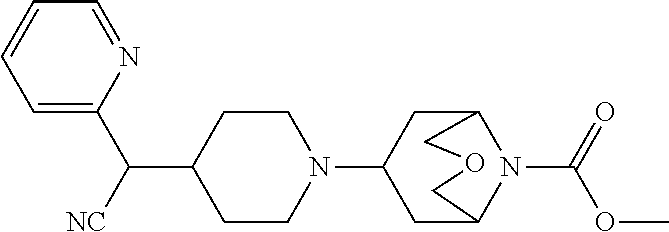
C1(C(C2=CC=CC=N2)[NC])CCN(C2CC3N(C(=O)OC)C(C2)COC3)CC1
